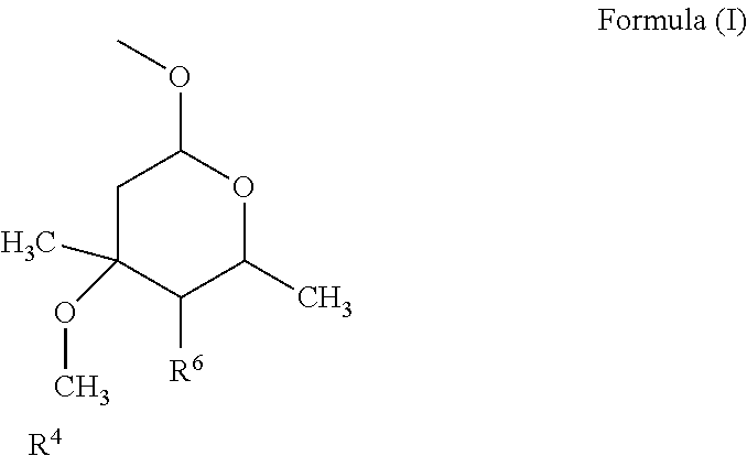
C1C(C)(OC)C([R6])C(C)OC1OC.[R4]
